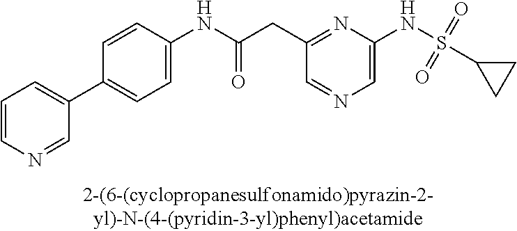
C1=C(NS(=O)(=O)C2CC2)N=C(CC(NC2=CC=C(C3=CC=CN=C3)C=C2)=O)C=N1
